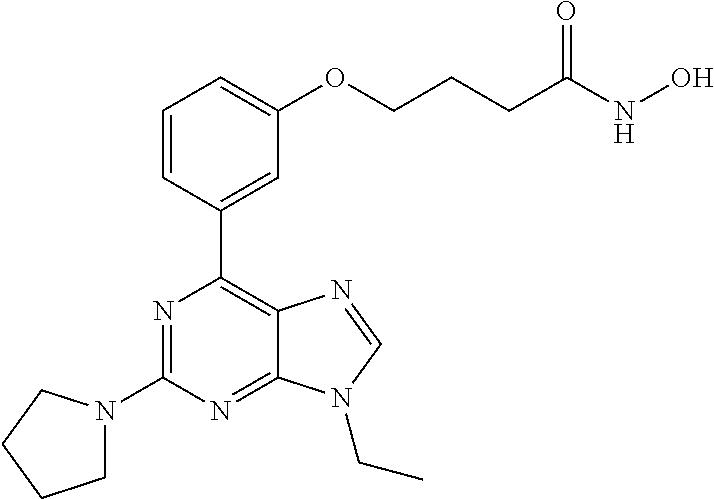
C1=CC(C2=C3C(=NC(N4CCCC4)=N2)N(CC)C=N3)=CC(OCCCC(NO)=O)=C1
